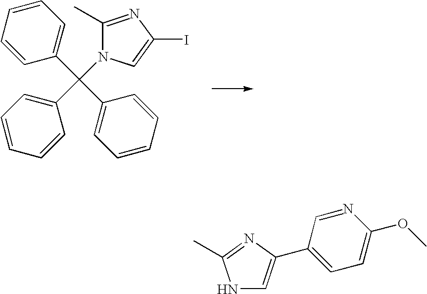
C1(C(C2=CC=CC=C2)(C2=CC=CC=C2)N2C(C)=NC(I)=C2)=CC=CC=C1.C1(C2=CNC(C)=N2)=CC=C(OC)N=C1
